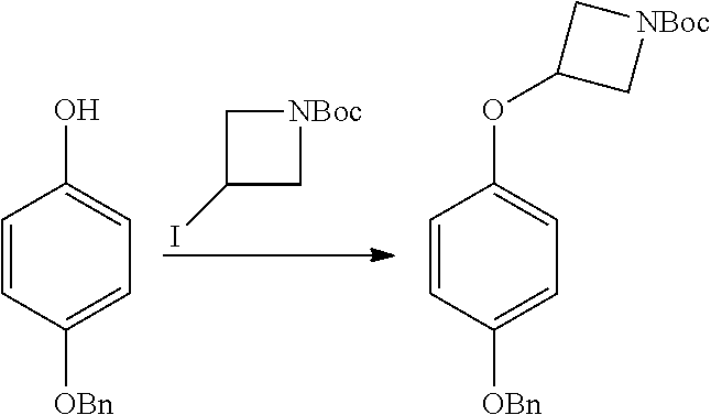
C1C(I)C[NBoc]1.OC1=CC=C([OBn])C=C1.C1(OC2=CC=C([OBn])C=C2)C[NBoc]C1
